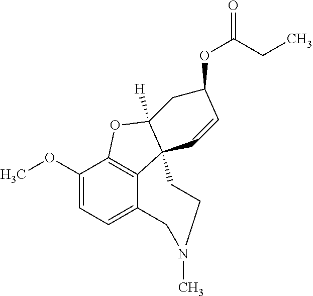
C1(OC)=CC=C2C3=C1OC1([H])C3(CCN(C)C2)C=CC(OC(=O)CC)C1
